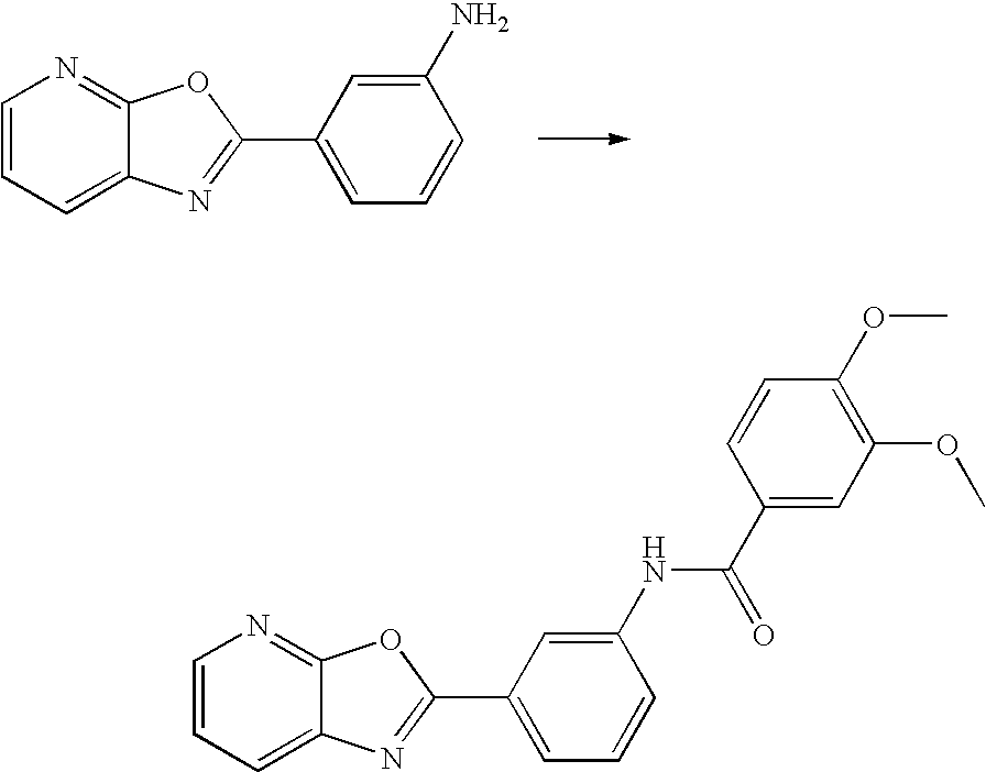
C1=CC=C2C(=N1)OC(C1=CC=CC(N)=C1)=N2.C1=CC=C2C(=N1)OC(C1=CC=CC(NC(C3=CC(OC)=C(OC)C=C3)=O)=C1)=N2
